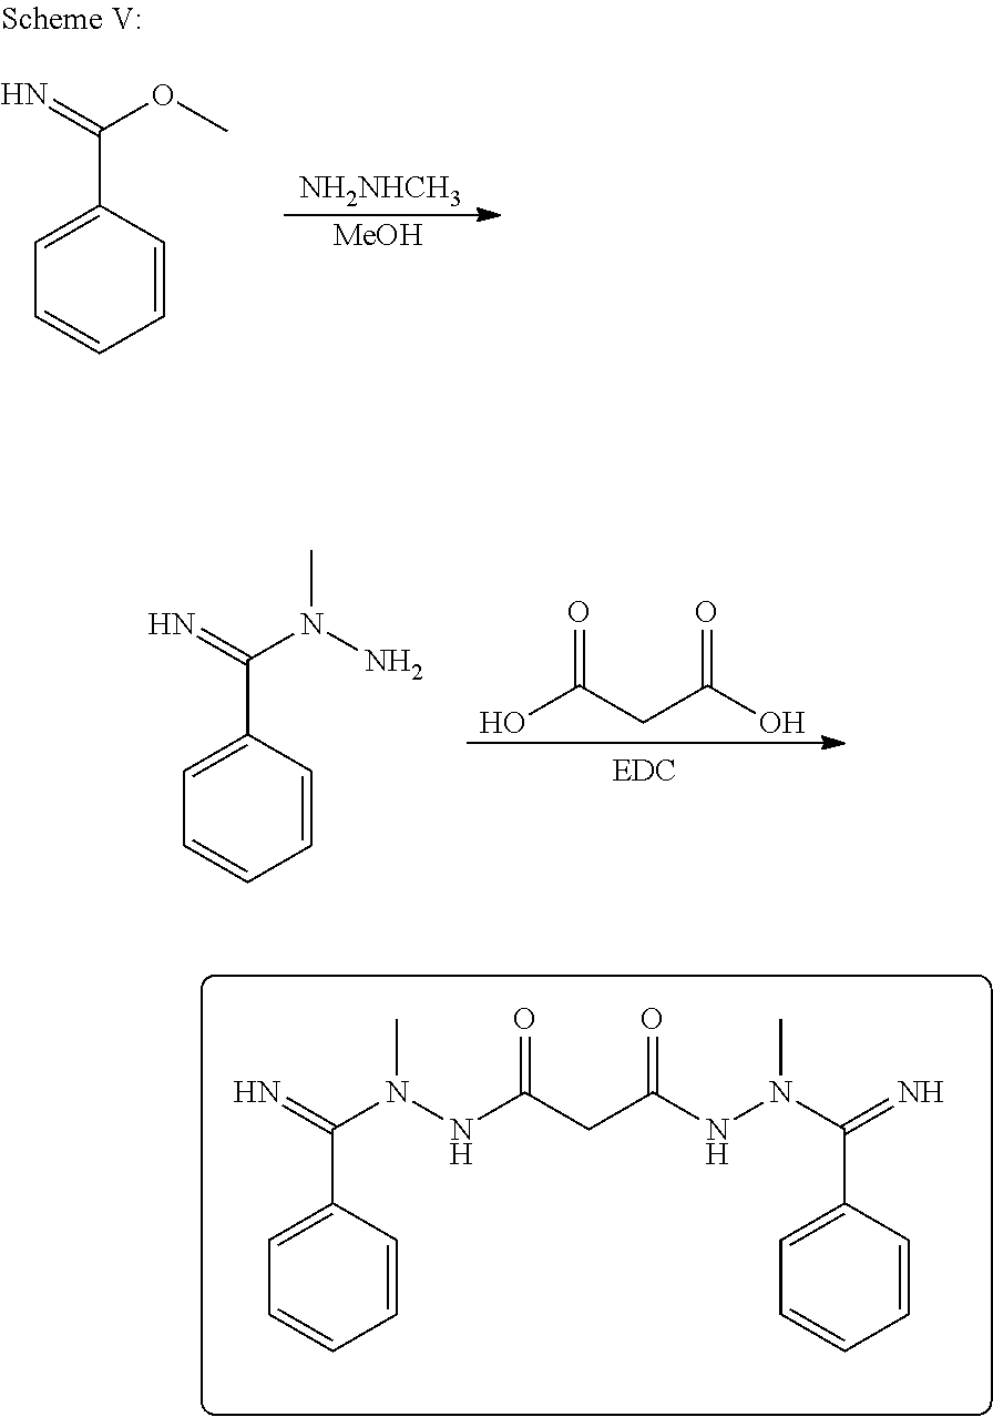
C1(C(=N)OC)=CC=CC=C1.[NH2NHCH3].[MeOH].OC(CC(O)=O)=O.C1(C(=N)N(N)C)=CC=CC=C1.C1(C(=N)N(NC(CC(NN(C(=N)C2=CC=CC=C2)C)=O)=O)C)=CC=CC=C1
